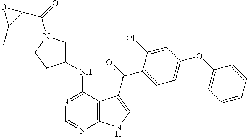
N1=C(NC2CN(C(=O)C3OC3C)CC2)C2=C(N=C1)NC=C2C(=O)C1=CC=C(OC2=CC=CC=C2)C=C1Cl
